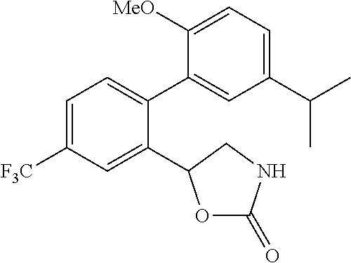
C1=C([F3C])C=C(C2OC(=O)NC2)C(C2=CC(C(C)C)=CC=C2[MeO])=C1
